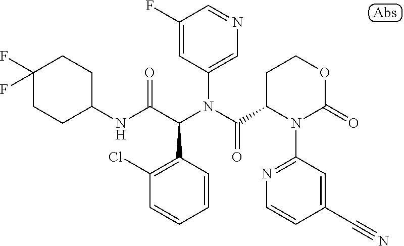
C1(NC(C(N(C(=O)C2N(C3=NC=CC(C#N)=C3)C(=O)OCC2)C2=CN=CC(F)=C2)C2=C(Cl)C=CC=C2)=O)CCC(F)(F)CC1
